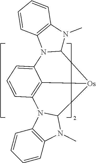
C1=CC=CC2=C1N1C(N2C)[Os]2C3=C1C=CC=C3N1C2N(C)C2=C1C=CC=C2
